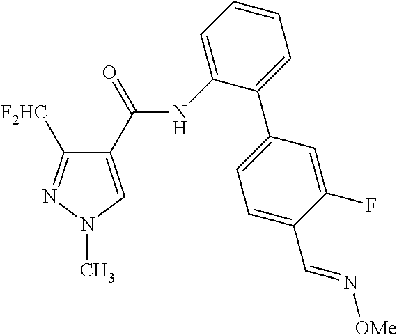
C1(C(=O)NC2=CC=CC=C2C2=CC=C(C=N[OMe])C(F)=C2)=CN(C)N=C1[F2HC]
